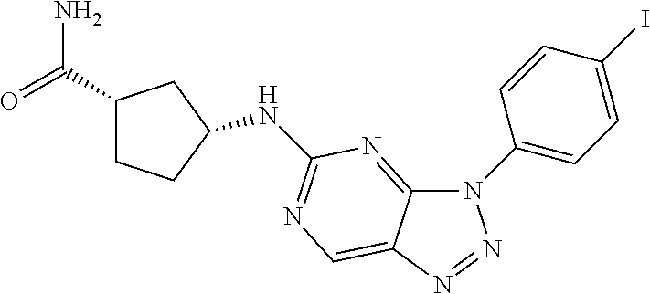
N(C1CCC(C(N)=O)C1)C1=NC=C2C(=N1)N(C1=CC=C(I)C=C1)N=N2
